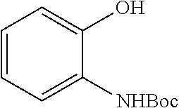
C1=CC=C([NHBoc])C(O)=C1
